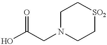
C1N(CC(O)=O)CC[SO2]C1
